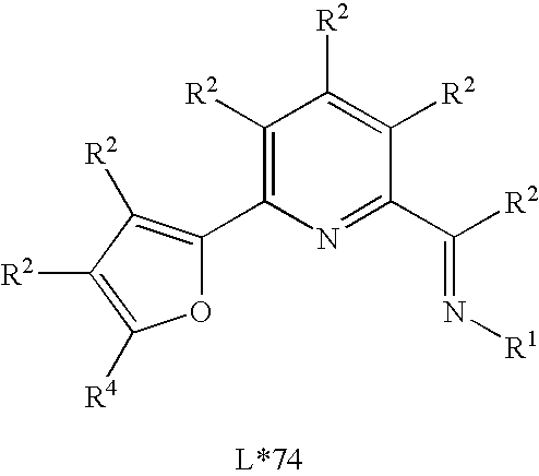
C1([R2])=C(C2=C([R2])C([R2])=C([R4])O2)N=C(C([R2])=N[R1])C([R2])=C1[R2]
